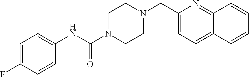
C1=C(F)C=CC(NC(N2CCN(CC3=CC=C4C(=N3)C=CC=C4)CC2)=O)=C1
